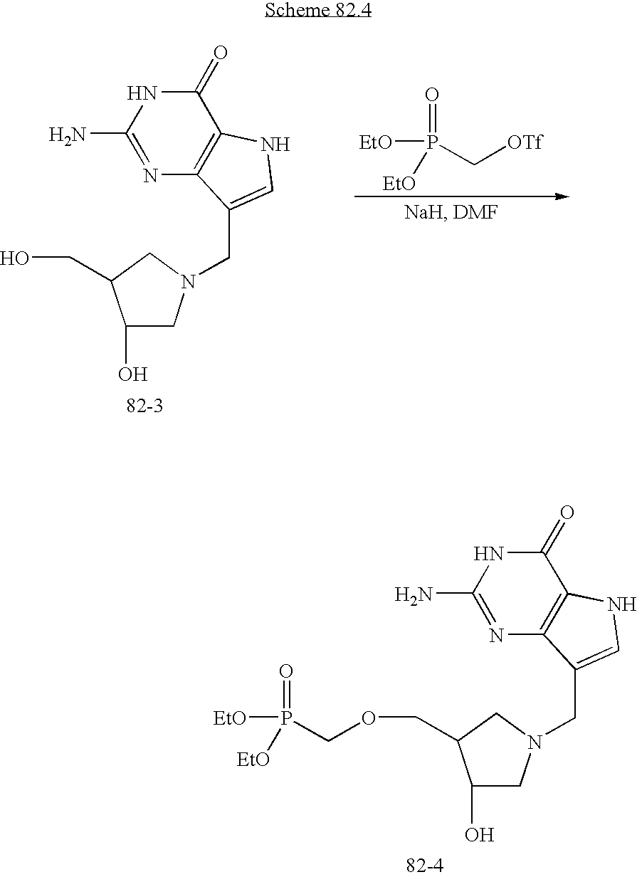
N1=C(N)NC(=O)C2=C1C(CN1CC(O)C(CO)C1)=CN2.[EtO]P(=O)([EtO])C[OTf].N1=C(N)NC(=O)C2=C1C(CN1CC(O)C(COCP([EtO])(=O)[EtO])C1)=CN2
